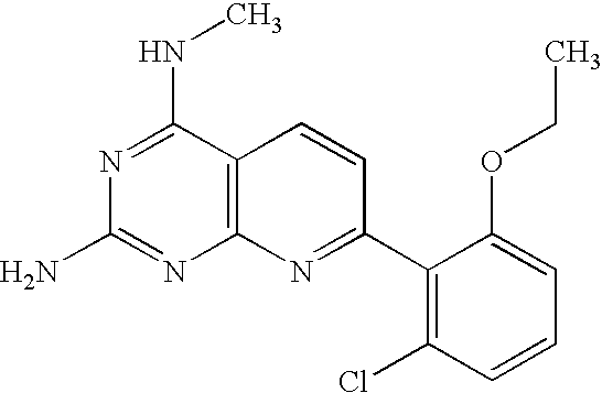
C12=C(C(NC)=NC(N)=N1)C=CC(C1=C(Cl)C=CC=C1OCC)=N2
